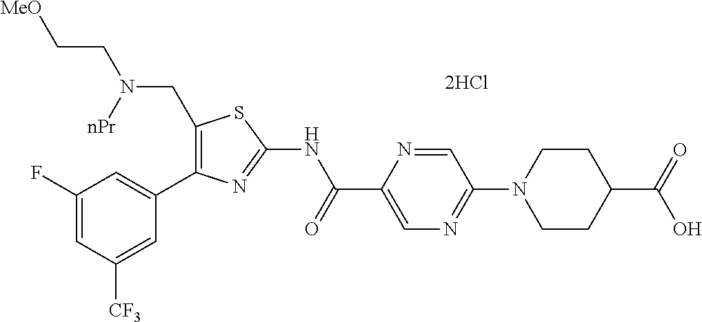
C1(CN(CC[MeO])[nPr])=C(C2=CC(F)=CC([CF3])=C2)N=C(NC(C2=CN=C(N3CCC(C(=O)O)CC3)C=N2)=O)S1
